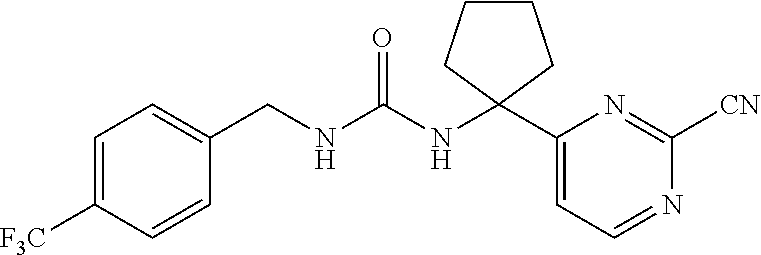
C1=C([F3C])C=CC(CNC(NC2(C3=CC=NC([CN])=N3)CCCC2)=O)=C1
